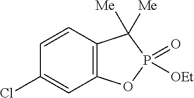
C1=CC2=C(C=C1Cl)OP(=O)([OEt])C2([Me])[Me]
